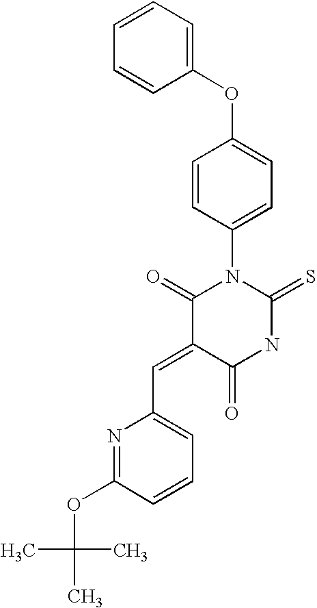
C1=CC=CC(OC2=CC=C(N3C(=O)C(=CC4=CC=CC(OC(C)(C)C)=N4)C(=O)NC3=S)C=C2)=C1
